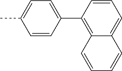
C1=C(C2=C3C(=CC=C2)C=CC=C3)C=CC(C)=C1
